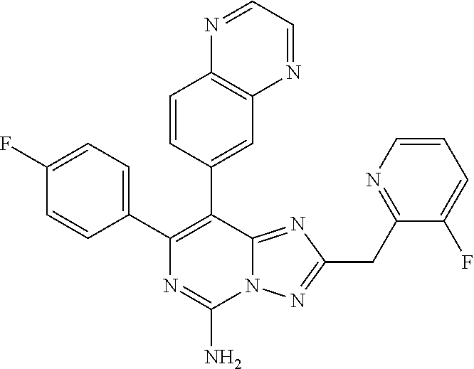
C1(C2=C(C3=CC4=C(C=C3)N=CC=N4)C3=NC(CC4=NC=CC=C4F)=NN3C(N)=N2)=CC=C(F)C=C1
